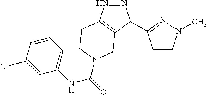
N1=NC(C2=NN(C)C=C2)C2=C1CCN(C(=O)NC1=CC=CC(Cl)=C1)C2
